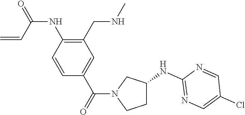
C1C(NC2=NC=C(Cl)C=N2)CN(C(C2=CC(CNC)=C(NC(=O)C=C)C=C2)=O)C1
